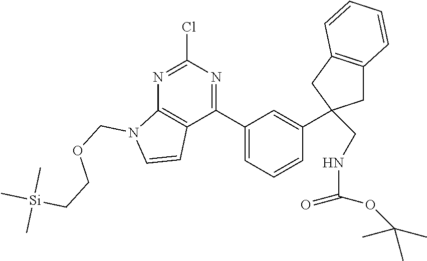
C1(C2=NC(Cl)=NC3=C2C=CN3COCC[Si](C)(C)C)=CC=CC(C2(CNC(=O)OC(C)(C)C)CC3=C(C2)C=CC=C3)=C1
